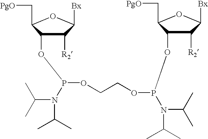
C1([R2])C(OP(OCCOP(OC2C([R2])C([Bx])OC2C[PgO])N(C(C)C)C(C)C)N(C(C)C)C(C)C)C(C[PgO])OC1[Bx]
